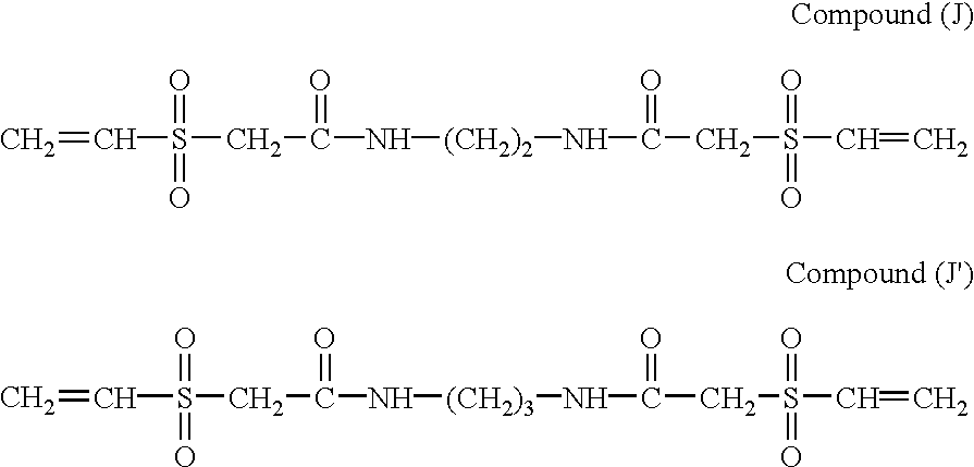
C(S(CC(N[(CH2)2]NC(CS(C=C)(=O)=O)=O)=O)(=O)=O)=C.C(S(CC(N[(CH2)3]NC(CS(C=C)(=O)=O)=O)=O)(=O)=O)=C
